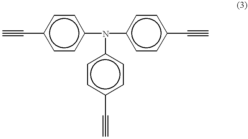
C#Cc1ccc(N(c2ccc(C#C)cc2)c2ccc(C#C)cc2)cc1
